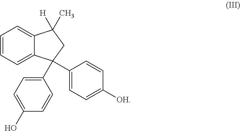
C1=CC=C2C(=C1)C(C1=CC=C([OH])C=C1)(C1=CC=C(O)C=C1)CC2(C)[H]
